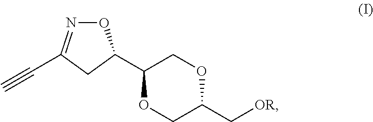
O1N=C(C#C)CC1C1COC(C[OR])CO1
